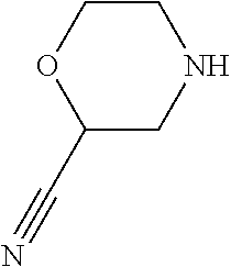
C1COC(C#N)CN1
